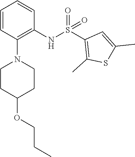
S(=O)(=O)(C1=C(C)SC(C)=C1)NC1=C(N2CCC(OCCC)CC2)C=CC=C1
